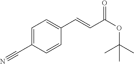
C1=C(C#N)C=CC(C=CC(OC(C)(C)C)=O)=C1
